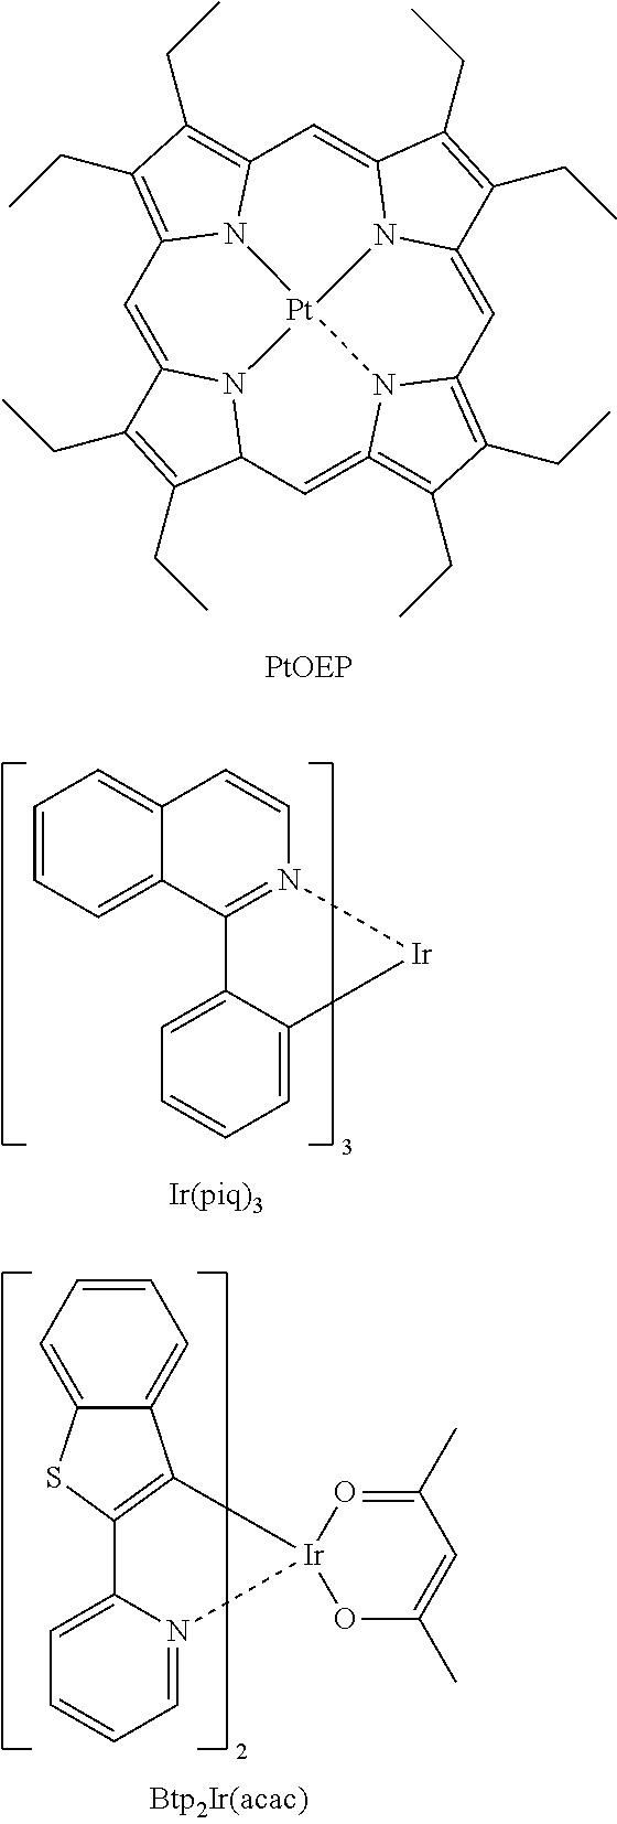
C1=C2N3C(C=C4=C(CC)C(CC)=C5C=C6N7C(=CC8=C(CC)C(CC)=C1N8[Pt]73N54)C(CC)=C6CC)C(CC)=C2CC.C1=CC=C2C(=C1)C=CN1=C2C2=CC=CC=C2[Ir]1.C1=CC=C2C(=C1)C1=C(S2)C2=CC=CC=N2[Ir]12OC(C)=CC(C)=O2
